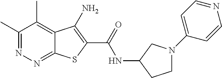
C1(C)=NN=C2C(=C1C)C(N)=C(C(=O)NC1CCN(C3=CC=NC=C3)C1)S2
